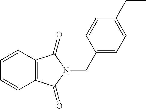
C12=C(C=CC=C1)C(=O)N(CC1=CC=C(C=C)C=C1)C2=O
